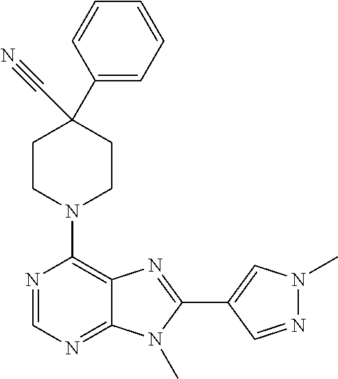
C1CN(C2=C3C(=NC=N2)N(C)C(C2=CN(C)N=C2)=N3)CCC1(C1=CC=CC=C1)C#N
